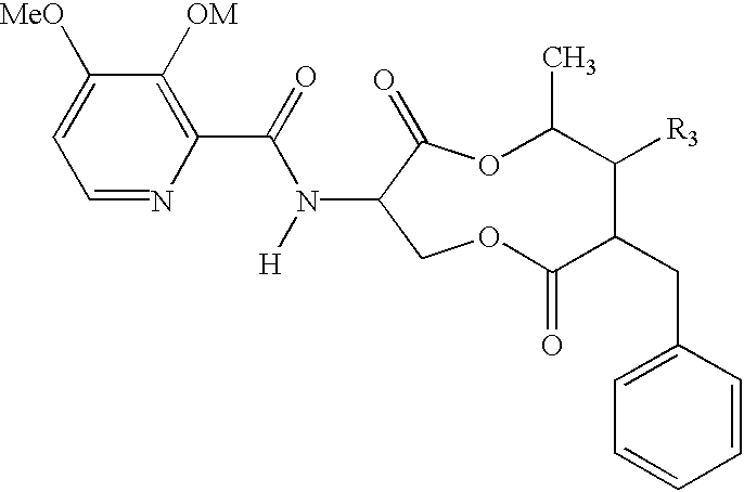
C1=NC(C(=O)N([H])C2C(=O)OC(C)C([R3])C(CC3=CC=CC=C3)C(=O)OC2)=C([OM])C([MeO])=C1
